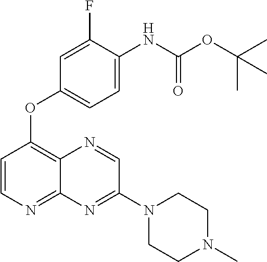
C1=CN=C2C(=C1OC1=CC=C(NC(OC(C)(C)C)=O)C(F)=C1)N=CC(N1CCN(C)CC1)=N2
